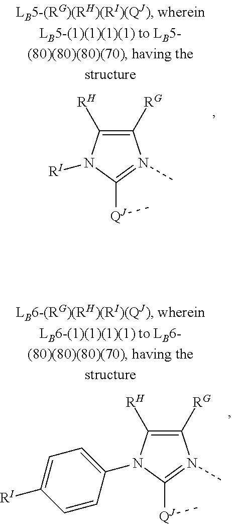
C1([RG])=C([RH])N([RI])C([QJ]C)=N1C.C1([RG])=C([RH])N(C2=CC=C([RI])C=C2)C([QJ]C)=N1C
